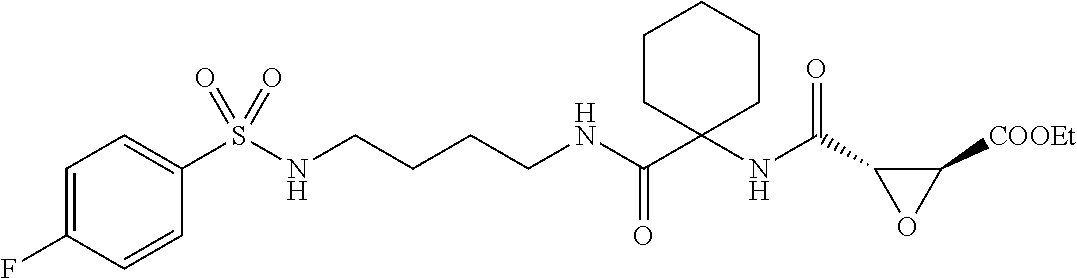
C1=C(F)C=CC(S(NCCCCNC(C2(NC(C3OC3[COOEt])=O)CCCCC2)=O)(=O)=O)=C1
